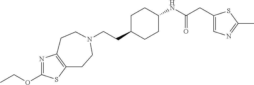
C(CC1CCC(NC(CC2=CN=C(C)S2)=O)CC1)N1CCC2=C(N=C(OCC)S2)CC1
